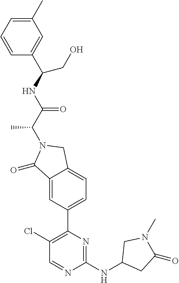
C1(=O)C2=CC(C3=C(Cl)C=NC(NC4CC(=O)N(C)C4)=N3)=CC=C2CN1C(C(NC(C1=CC(C)=CC=C1)CO)=O)C
